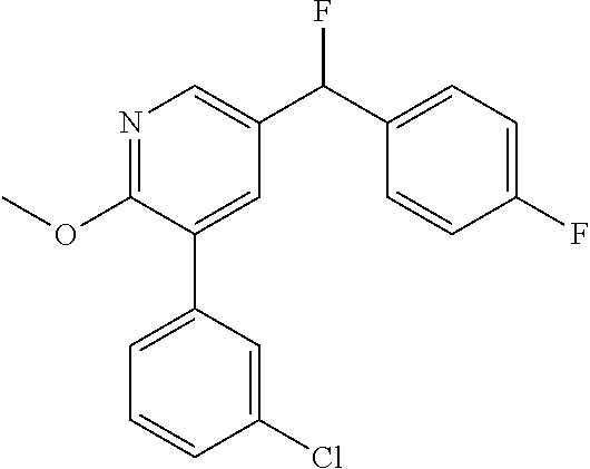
C1(OC)=NC=C(C(C2=CC=C(F)C=C2)F)C=C1C1=CC=CC(Cl)=C1
